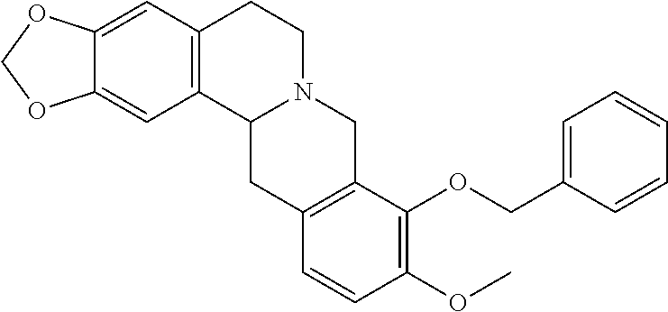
C12=CC3=C(C=C1OCO2)CCN1C3CC2=C(C1)C(OCC1=CC=CC=C1)=C(OC)C=C2
